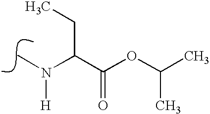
N(C)(C(C(OC(C)C)=O)CC)[H]
